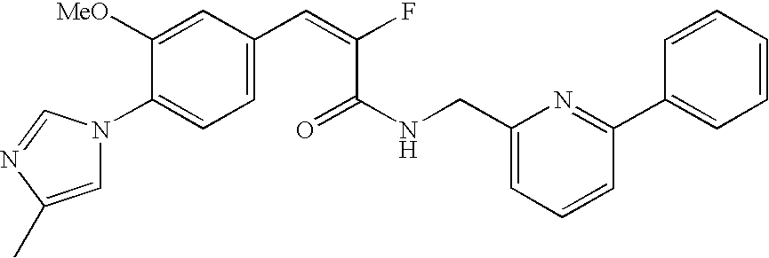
C1=C(C=C(F)C(NCC2=CC=CC(C3=CC=CC=C3)=N2)=O)C=C([MeO])C(N2C=C(C)N=C2)=C1
